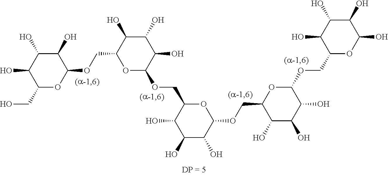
C1(CO)OC(OCC2OC(OCC3C(O)C(O)C(O)C(OCC4C(O)C(O)C(O)C(OCC5OC(O)C(O)C(O)C5O)O4)O3)C(O)C(O)C2O)C(O)C(O)C1O
